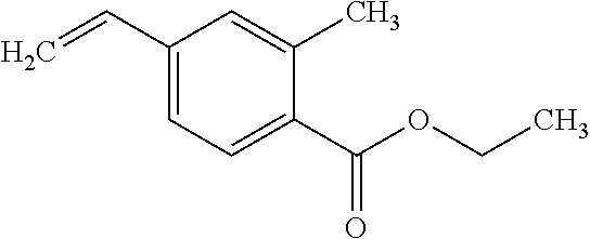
C(C1=CC=C(C(OCC)=O)C(C)=C1)=C
